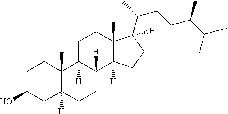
C1C(O)CC2([H])C(C)(C1)C1([H])C([H])(CC2)C2([H])C(C)(CC1)C(C(CCC(C)C(C)C)C)([H])CC2
